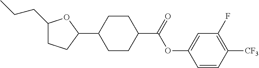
C1(CCC)CCC(C2CCC(C(OC3=CC(F)=C([CF3])C=C3)=O)CC2)O1
